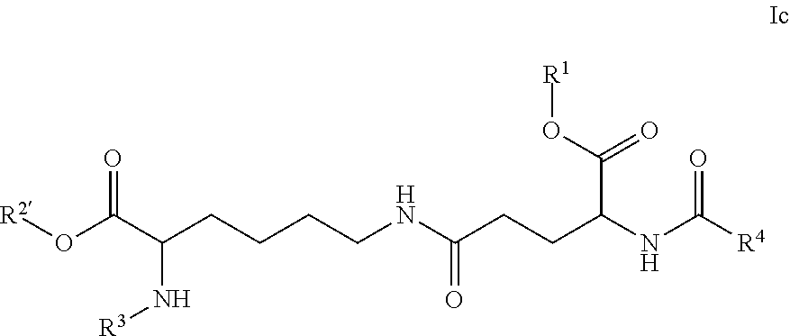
O(C(C(CCCCNC(CCC(NC([R4])=O)C(=O)O[R1])=O)N[R3])=O)[R2]
